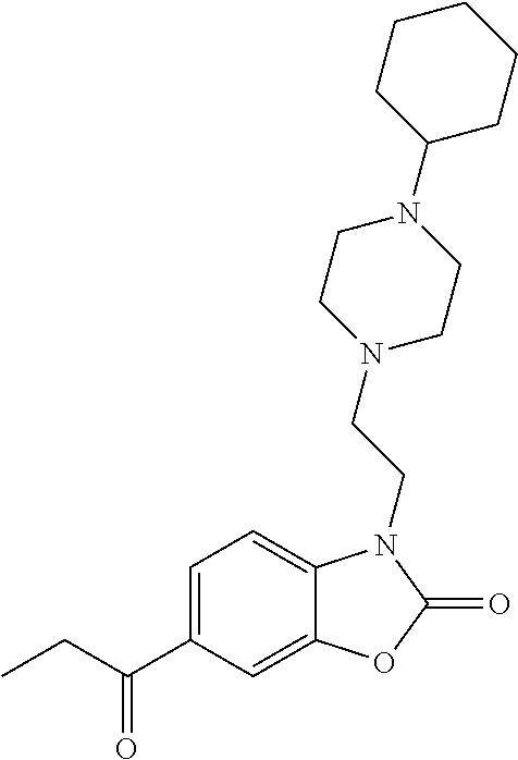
C1=C(C(CC)=O)C=C2C(=C1)N(CCN1CCN(C3CCCCC3)CC1)C(=O)O2
